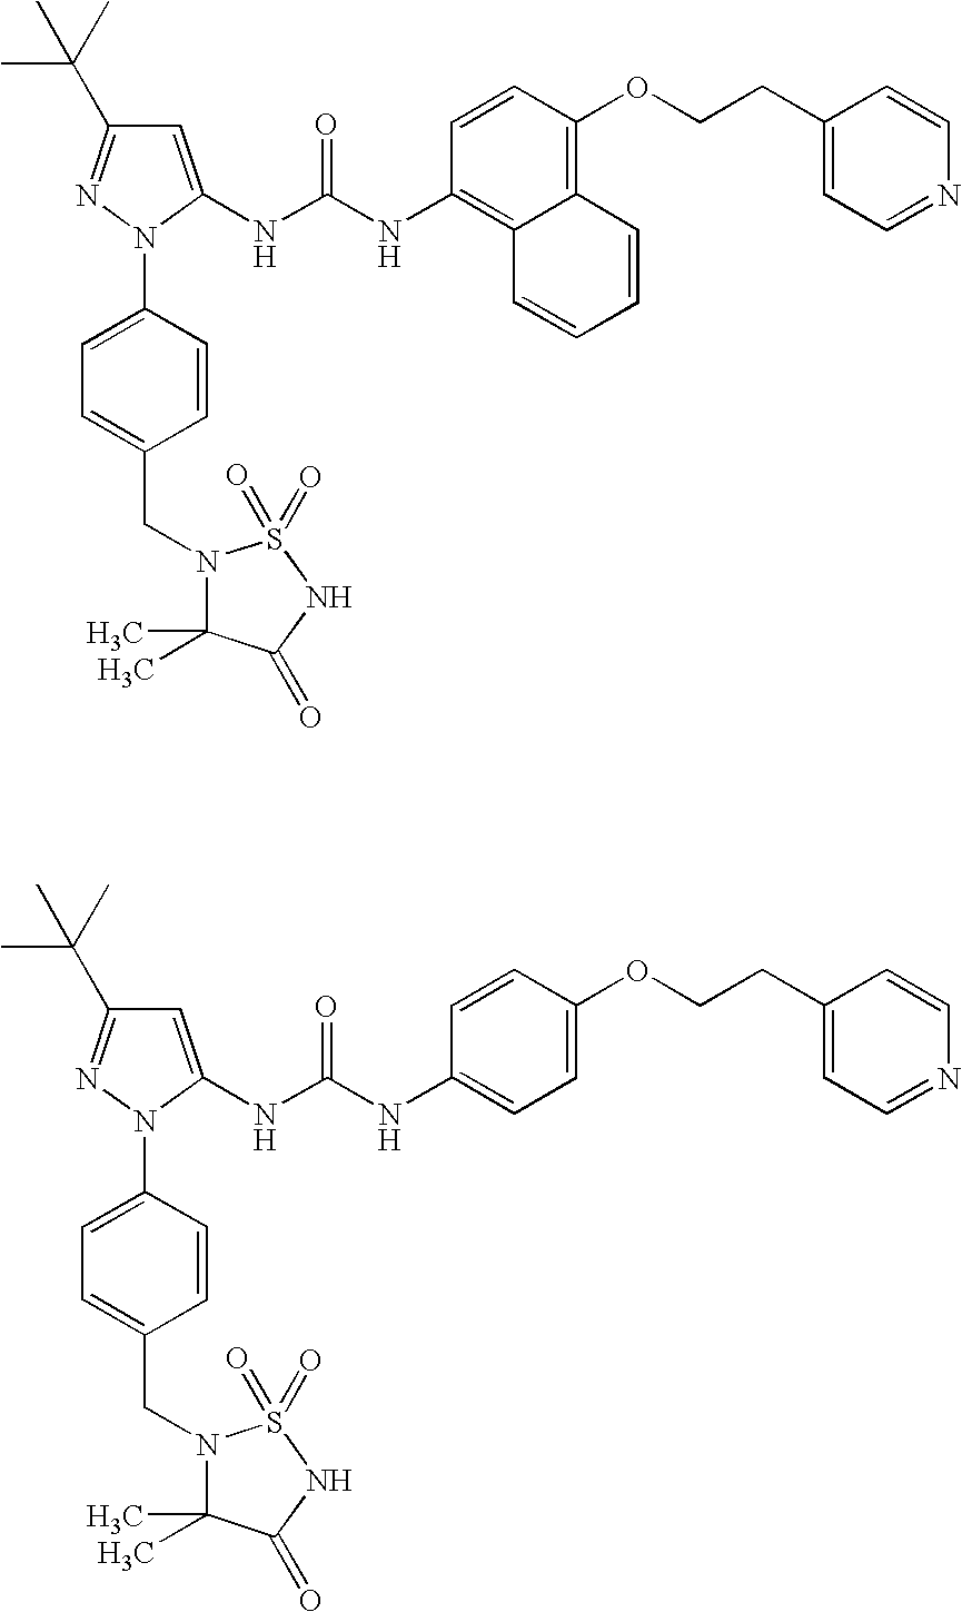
C1=C(NC(NC2=C3C(=C(OCCC4=CC=NC=C4)C=C2)C=CC=C3)=O)N(C2=CC=C(CN3C(C)(C)C(=O)NS3(=O)=O)C=C2)N=C1C(C)(C)C.C1=C(NC(NC2=CC=C(OCCC3=CC=NC=C3)C=C2)=O)N(C2=CC=C(CN3C(C)(C)C(=O)NS3(=O)=O)C=C2)N=C1C(C)(C)C
